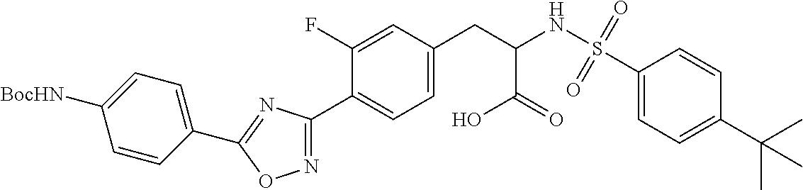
C1=C([BocHN])C=CC(C2=NC(C3=CC=C(CC(NS(C4=CC=C(C(C)(C)C)C=C4)(=O)=O)C(O)=O)C=C3F)=NO2)=C1
